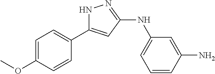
C1=C(OC)C=CC(C2=CC(NC3=CC=CC(N)=C3)=NN2)=C1
